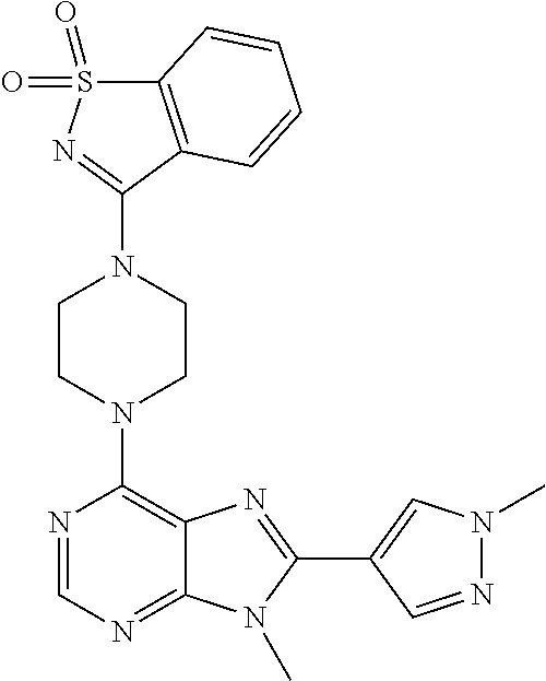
C12=C(C(N3CCN(C4=C5C(=NC=N4)N(C)C(C4=CN(C)N=C4)=N5)CC3)=NS1(=O)=O)C=CC=C2
